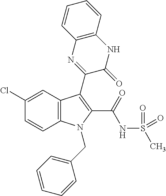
C1(Cl)=CC2=C(C=C1)N(CC1=CC=CC=C1)C(C(NS(C)(=O)=O)=O)=C2C1=NC2=C(NC1=O)C=CC=C2
